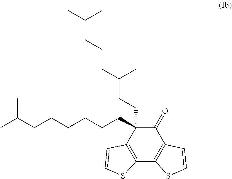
C1(=O)C(CCC(CCCC(C)C)C)(CCC(CCCC(C)C)C)C2=C(C3=C1C=CS3)SC=C2
